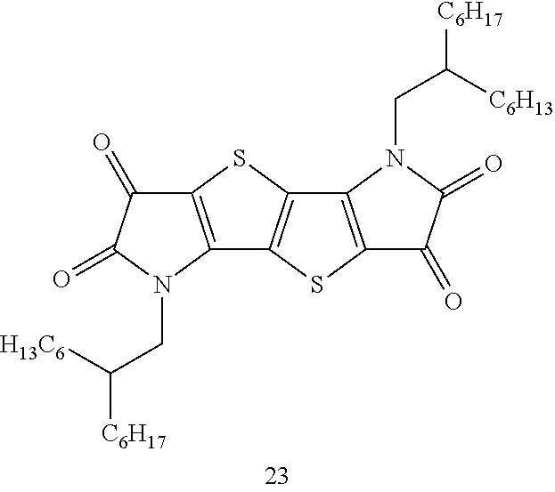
C12=C(SC3=C1SC1=C3N(CC([C6H17])[C6H13])C(=O)C1=O)C(=O)C(=O)N2CC([C6H17])[H13C6]
